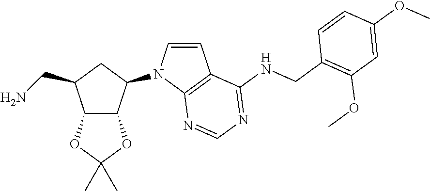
C12C(C(N3C=CC4=C3N=CN=C4NCC3=C(OC)C=C(OC)C=C3)CC1CN)OC(C)(C)O2
